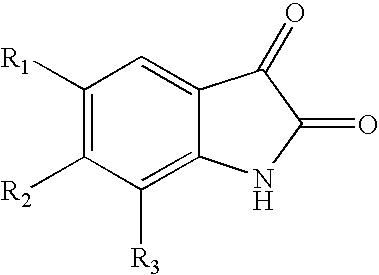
C1([R3])=C2C(=CC([R1])=C1[R2])C(=O)C(=O)N2
